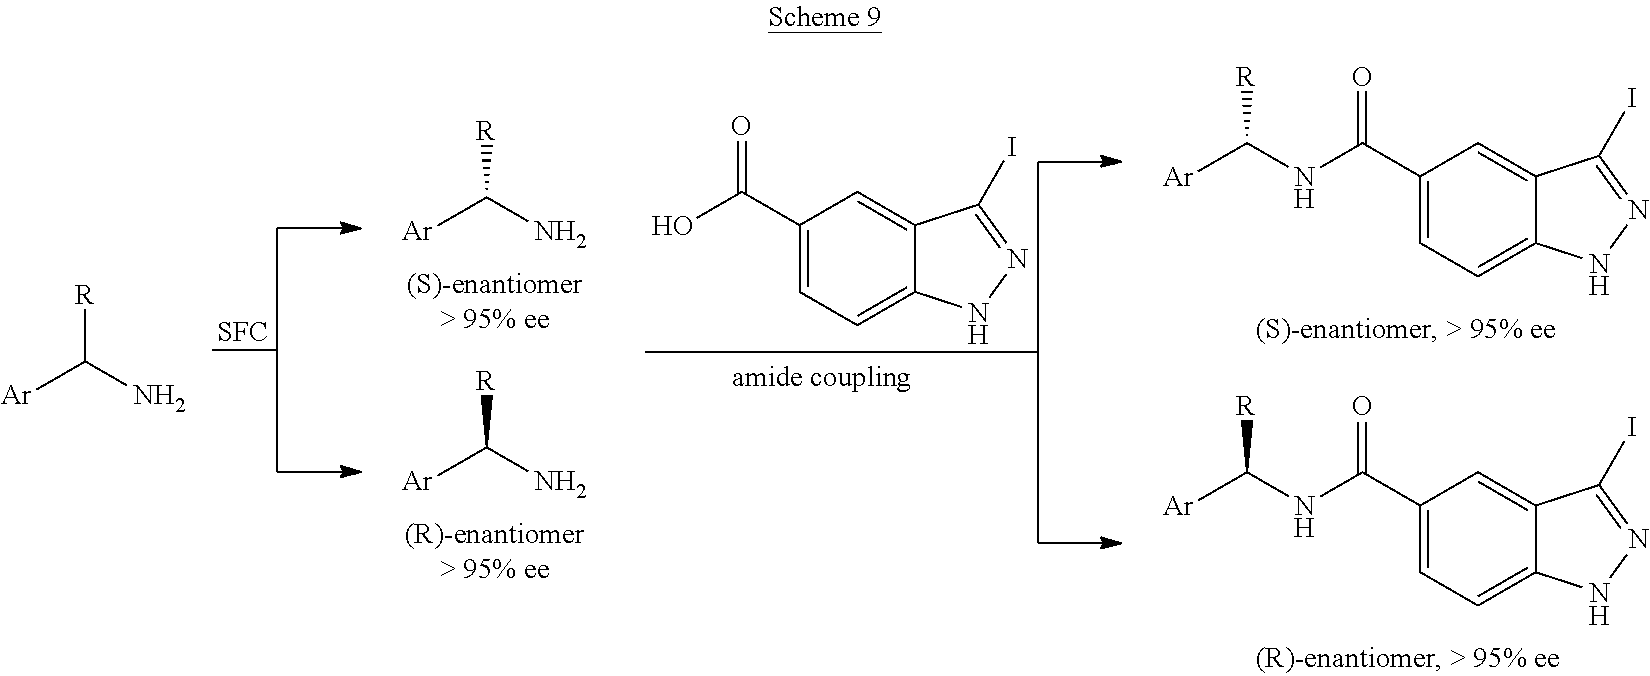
[Ar]C(N)[R].[Ar]C(N)[R].C1(C(NC([Ar])[R])=O)=CC=C2C(=C1)C(I)=NN2.C1(C(NC([Ar])[R])=O)=CC=C2C(=C1)C(I)=NN2.[Ar]C(N)[R].[SFC].C1(C(O)=O)=CC=C2C(=C1)C(I)=NN2
